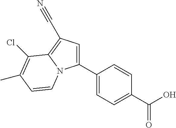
C1(C2=CC=C(C(O)=O)C=C2)=CC(C#N)=C2N1C=CC(C)=C2Cl
